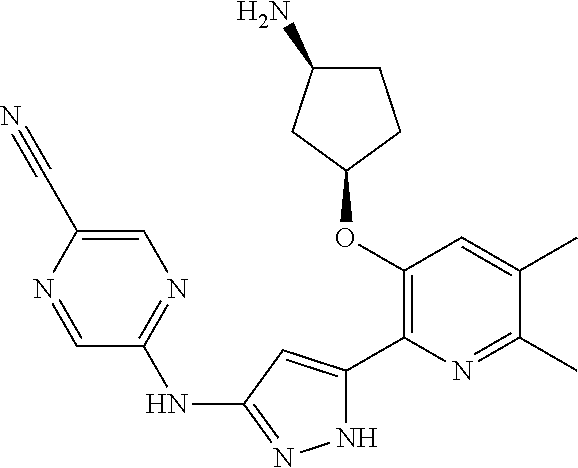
C1(OC2=C(C3=CC(NC4=NC=C(C#N)N=C4)=NN3)N=C(C)C(C)=C2)CCC(N)C1
